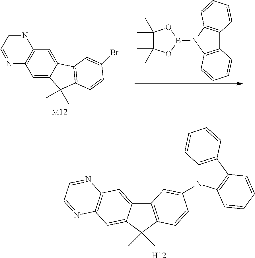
C1=C2C(=CC3=C1N=CC=N3)C1=C(C2(C)C)C=CC(Br)=C1.[M12].B1(N2C3=C(C4=C2C=CC=C4)C=CC=C3)OC(C)(C)C(C)(C)O1.C12=C(C(C)(C)C3=CC4=C(C=C13)N=CC=N4)C=CC(N1C3=C(C4=C1C=CC=C4)C=CC=C3)=C2.[H12]
